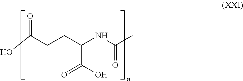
OC(CCC(NC(C)=O)C(=O)O)=O
